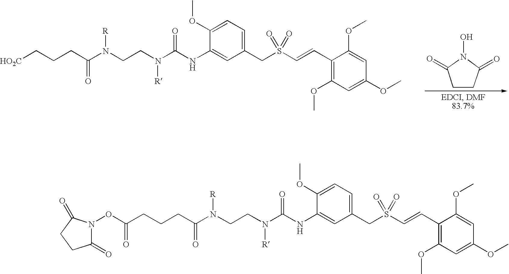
C1CC(=O)N(O)C1=O.N(C(=O)NC1=CC(CS(C=CC2=C(OC)C=C(OC)C=C2OC)(=O)=O)=CC=C1OC)(CCN(C(CCC[HO2C])=O)[R])[R].C1CC(=O)N(OC(CCCC(N(CCN(C(=O)NC2=CC(CS(C=CC3=C(OC)C=C(OC)C=C3OC)(=O)=O)=CC=C2OC)[R])[R])=O)=O)C1=O
